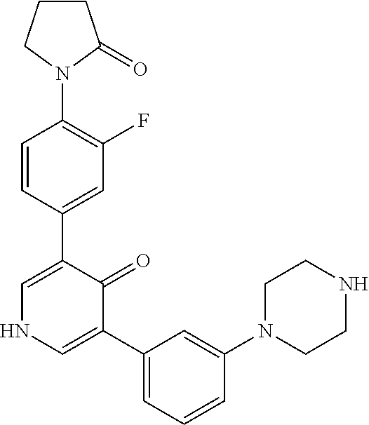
C1=CC(C2=CNC=C(C3=CC=CC(N4CCNCC4)=C3)C2=O)=CC(F)=C1N1C(=O)CCC1
